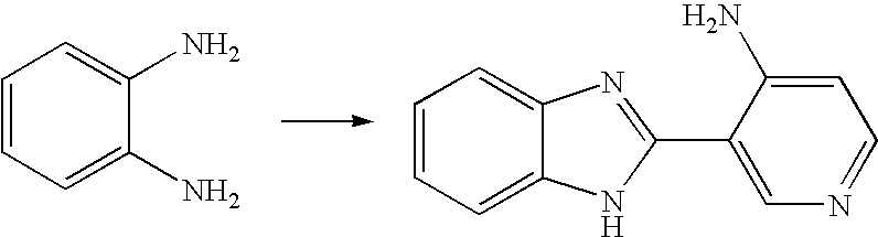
C1=CC=C2C(=C1)N=C(C1=CN=CC=C1N)N2.C1=CC=C(N)C(N)=C1
